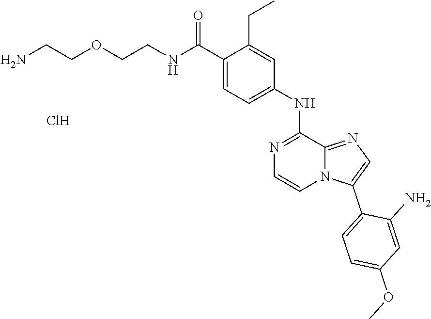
N(C(C1=CC=C(NC2=NC=CN3C2=NC=C3C2=CC=C(OC)C=C2N)C=C1CC)=O)CCOCCN.Cl
